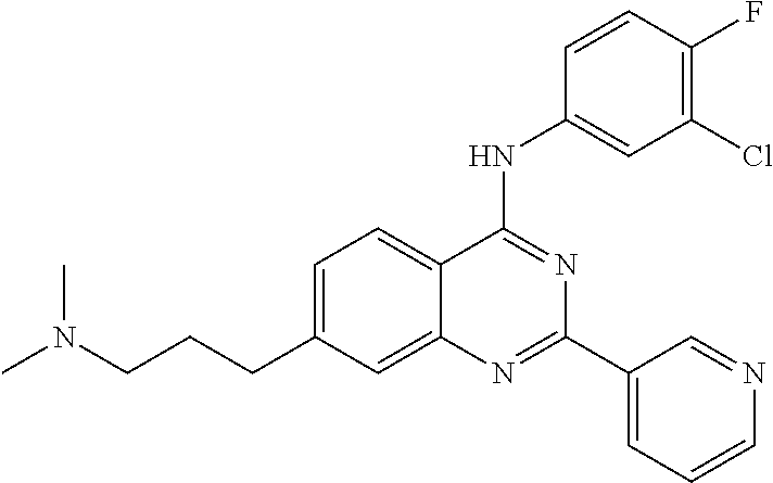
C1=C(CCCN(C)C)C=C2C(=C1)C(NC1=CC(Cl)=C(F)C=C1)=NC(C1=CC=CN=C1)=N2
